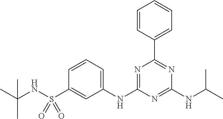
C1=CC(C2=NC(NC(C)C)=NC(NC3=CC=CC(S(NC(C)(C)C)(=O)=O)=C3)=N2)=CC=C1
